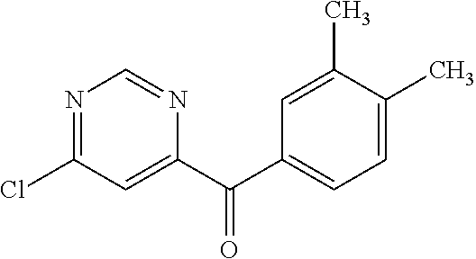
C1(C(C2=CC(Cl)=NC=N2)=O)=CC=C(C)C(C)=C1
